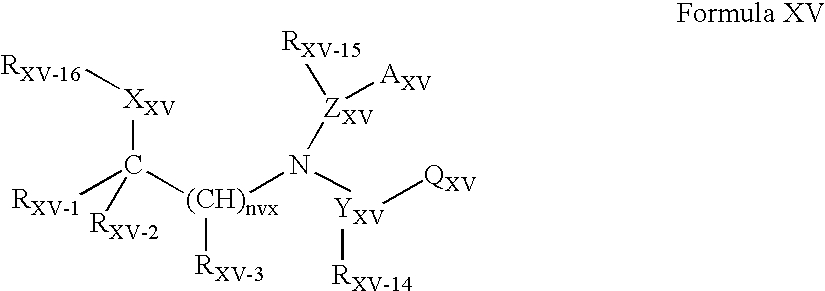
C([(CH)nvx](N([YXV]([QXV])[RXV-14])[ZXV]([RXV-15])[AXV])[RXV-3])([XXV][RXV-16])([RXV-1])[RXV-2]
